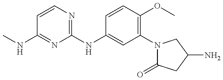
CNC1=NC(NC2=CC(N3C(=O)CC(N)C3)=C(OC)C=C2)=NC=C1
